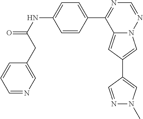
C12=CC(C3=CN(C)N=C3)=CN1N=CN=C2C1=CC=C(NC(=O)CC2=CN=CC=C2)C=C1
